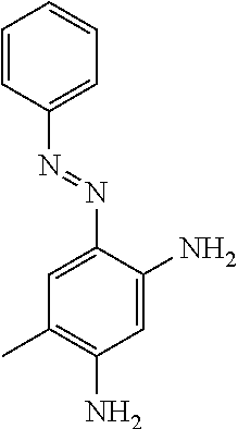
C1=CC(N=NC2=CC(C)=C(N)C=C2N)=CC=C1
